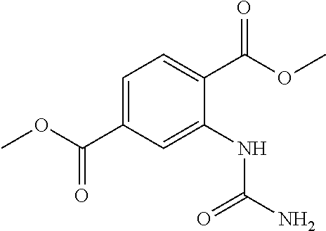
C1=C(C(OC)=O)C=C(NC(N)=O)C(C(OC)=O)=C1
